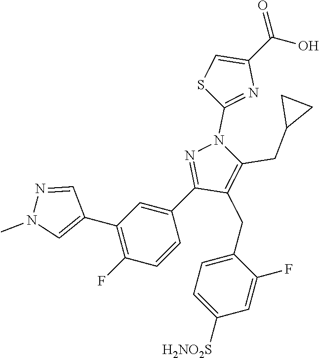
C1(C2=CN(C)N=C2)=C(F)C=CC(C2=NN(C3=NC(C(=O)O)=CS3)C(CC3CC3)=C2CC2=CC=C([H2NO2S])C=C2F)=C1
